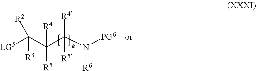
[LG5]C(C(C(N([R6])[PG6])([R4])[R5])([R4])[R5])([R2])[R3]
